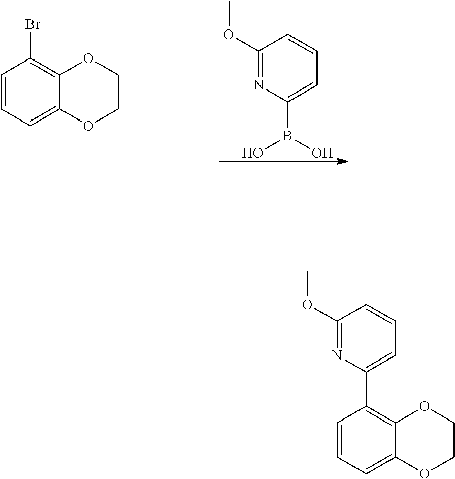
C1=CC=C2C(=C1Br)OCCO2.C1(OC)=NC(B(O)O)=CC=C1.C1=CC=C2C(=C1C1=CC=CC(OC)=N1)OCCO2
